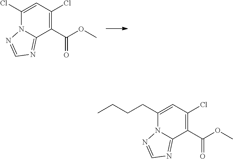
C1(C(OC)=O)=C(Cl)C=C(Cl)N2C1=NC=N2.C1(C(OC)=O)=C(Cl)C=C(CCCC)N2C1=NC=N2
